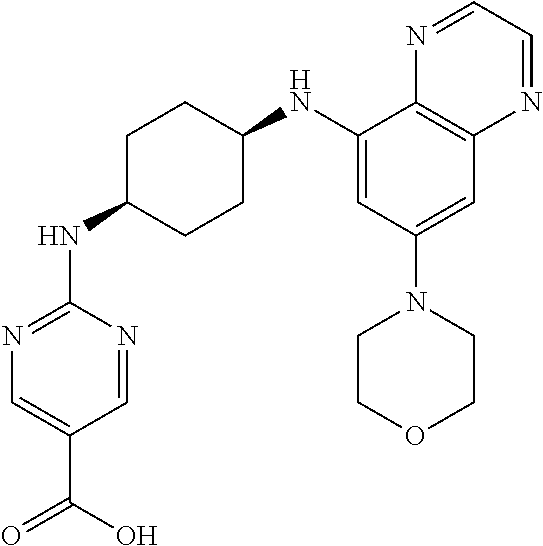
C1=NC(NC2CCC(NC3=CC(N4CCOCC4)=CC4=C3N=CC=N4)CC2)=NC=C1C(O)=O
